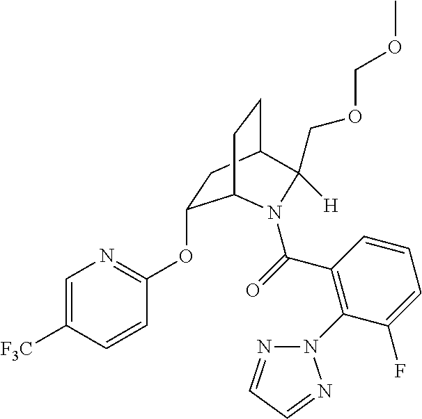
O(C1=NC=C([F3C])C=C1)C1CC2CCC1N(C(=O)C1=C(N3N=CC=N3)C(F)=CC=C1)C2([H])COCOC
